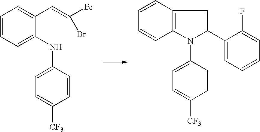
C1=CC=C(NC2=CC=C([CF3])C=C2)C(C=C(Br)Br)=C1.C1=CC2=C(C=C1)N(C1=CC=C([CF3])C=C1)C(C1=CC=CC=C1F)=C2
